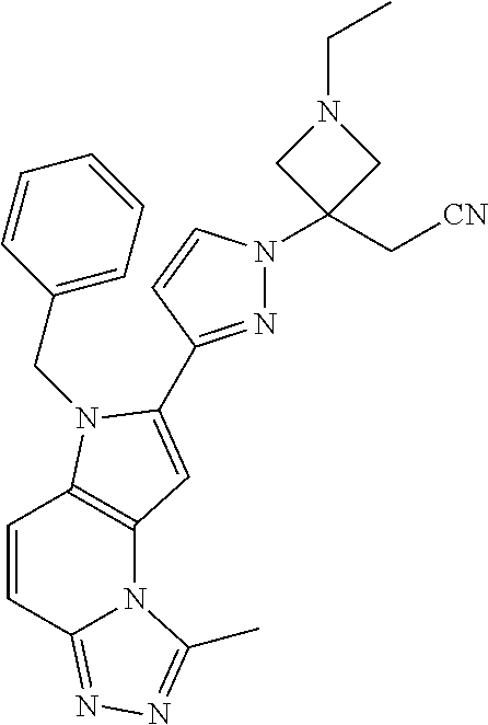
C1=CC(CN2C3=C(N4C(=NN=C4C)C=C3)C=C2C2=NN(C3(C[CN])CN(CC)C3)C=C2)=CC=C1
